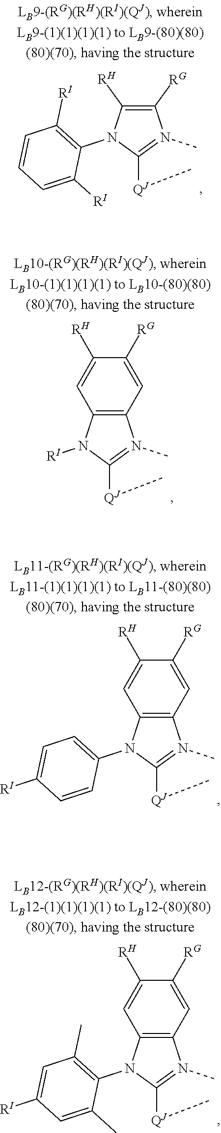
C1([RG])=C([RH])N(C2=C([RI])C=CC=C2[RI])C([QJ]C)=N1C.C12=C(N([RI])C([QJ]C)=N1C)C=C([RH])C([RG])=C2.C12=C(N(C3=CC=C([RI])C=C3)C([QJ]C)=N1C)C=C([RH])C([RG])=C2.C12=C(N(C3=C(C)C=C([RI])C=C3C)C([QJ]C)=N1C)C=C([RH])C([RG])=C2
